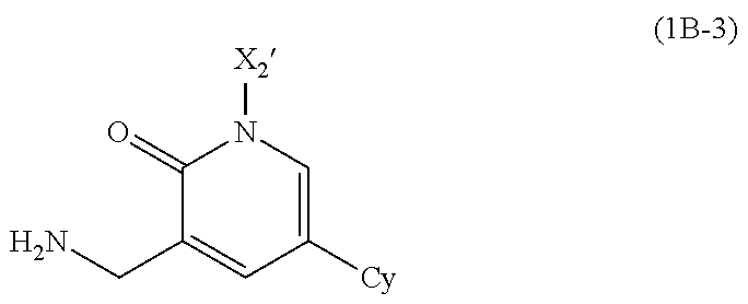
C1(=O)C(CN)=CC([Cy])=CN1[X2]
